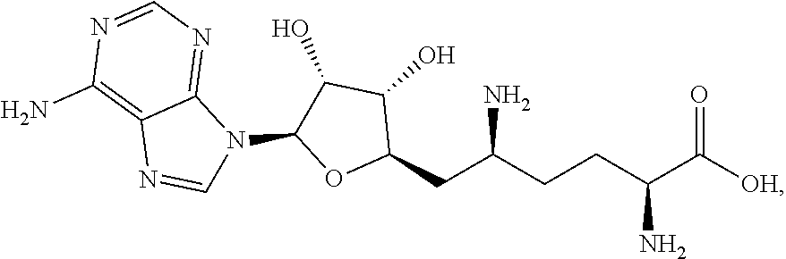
C1(CC(CCC(C(=O)[OH])N)N)C(O)C(O)C(N2C3=NC=NC(N)=C3N=C2)O1
